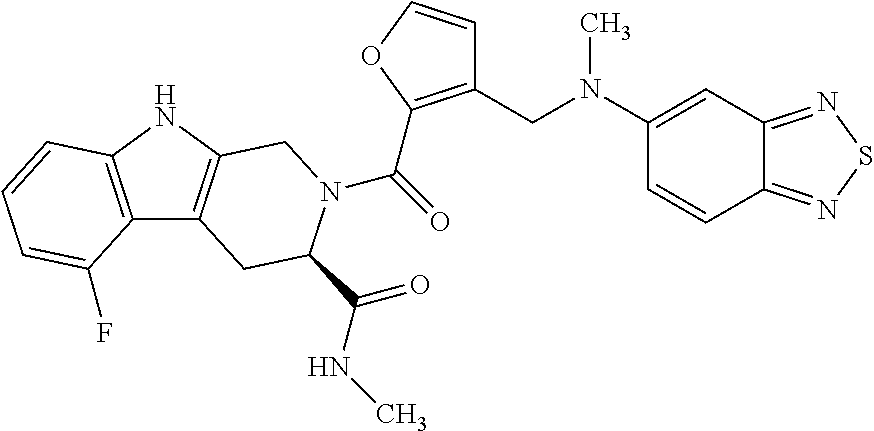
C(=O)(N1C(C(=O)NC)CC2=C(NC3=C2C(F)=CC=C3)C1)C1=C(CN(C2=CC3=NSN=C3C=C2)C)C=CO1
